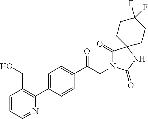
C1(C(CN2C(=O)C3(NC2=O)CCC(F)(F)CC3)=O)=CC=C(C2=C(CO)C=CC=N2)C=C1
